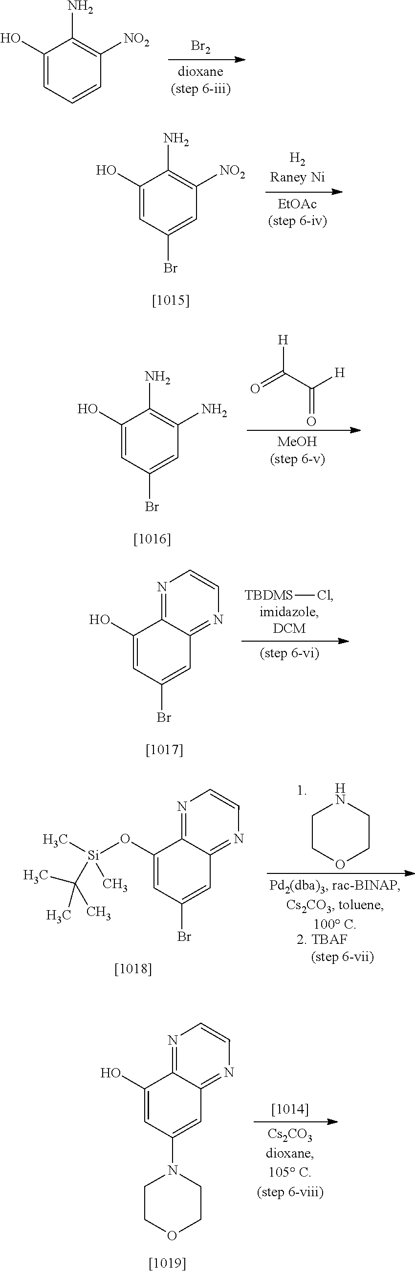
C1(O)=CC=CC([NO2])=C1N.[Br2].C1(O)=CC(Br)=CC([NO2])=C1N.C1(O)=CC(Br)=CC(N)=C1N.C(=O)(C(=O)[H])[H].C1(O)=CC(Br)=CC2=NC=CN=C12.[TBDMS]Cl.C1COCCN1.C1(O[Si](C)(C)C(C)(C)C)=CC(Br)=CC2=NC=CN=C12.C1(O)=CC(N2CCOCC2)=CC2=NC=CN=C12
